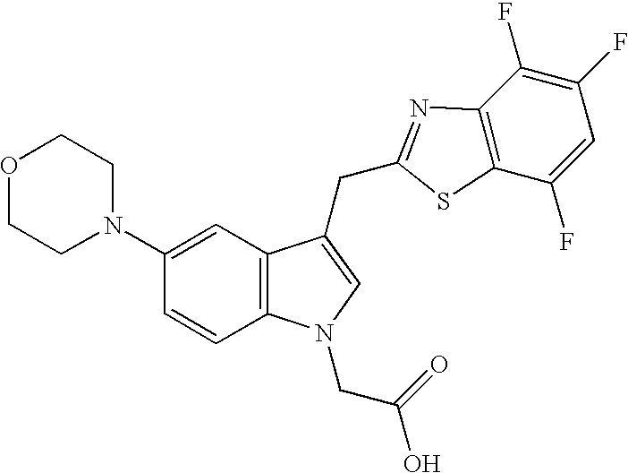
C1=CC2=C(C=C1N1CCOCC1)C(CC1=NC3=C(C(F)=CC(F)=C3F)S1)=CN2CC(O)=O
